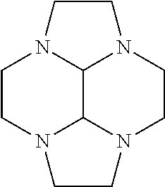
C1CN2C3C4N1CCN4CCN3CC2
